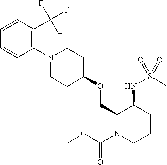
C1(OCC2C(NS(C)(=O)=O)CCCN2C(OC)=O)CCN(C2=C(C(F)(F)F)C=CC=C2)CC1
